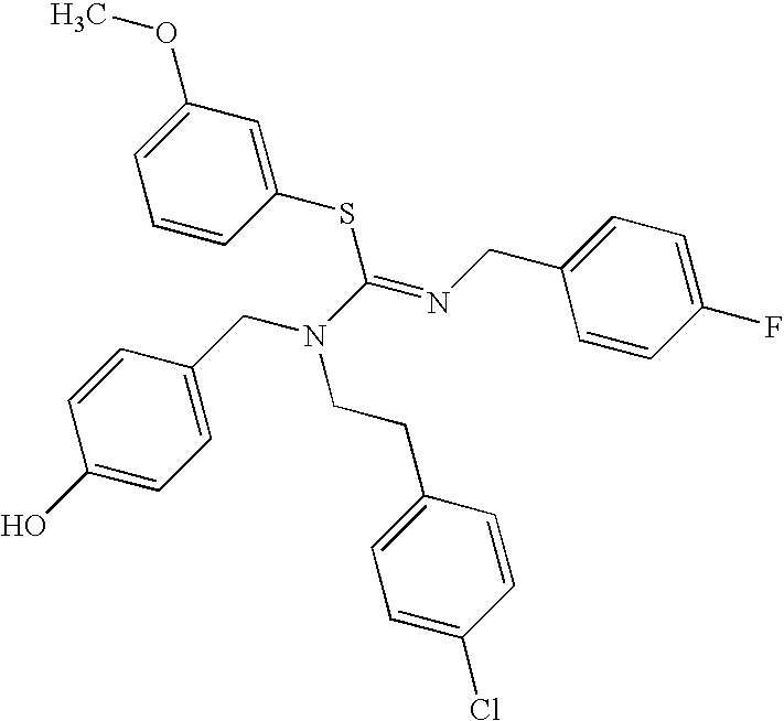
C1=C(CN(C(=NCC2=CC=C(F)C=C2)SC2=CC(OC)=CC=C2)CCC2=CC=C(Cl)C=C2)C=CC(O)=C1
